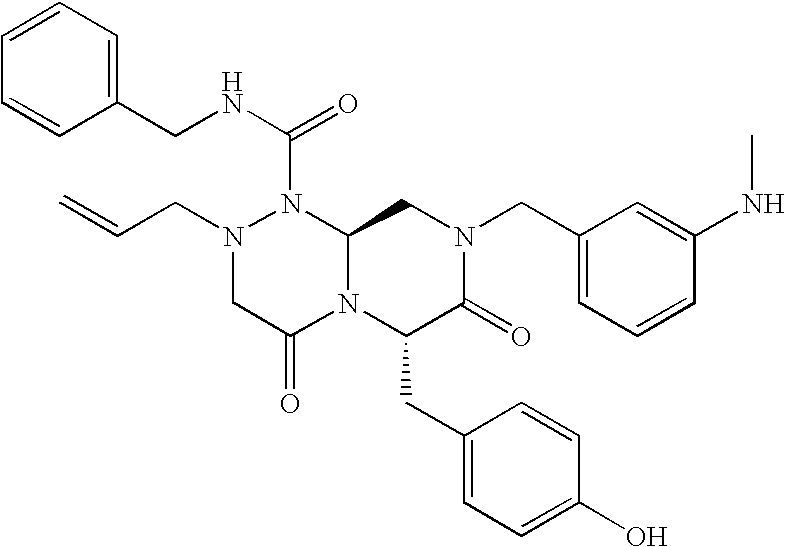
N(C(=O)N1N(CC=C)CC(=O)N2C1CN(CC1=CC=CC(NC)=C1)C(=O)C2CC1=CC=C(O)C=C1)CC1=CC=CC=C1
